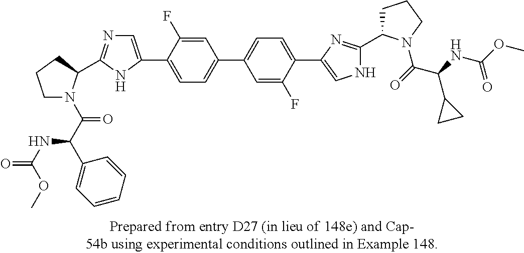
C1N(C(C(C2=CC=CC=C2)NC(OC)=O)=O)C(C2=NC=C(C3=CC=C(C4=CC=C(C5=CNC(C6CCCN6C(C(C6CC6)NC(=O)OC)=O)=N5)C(F)=C4)C=C3F)N2)CC1
